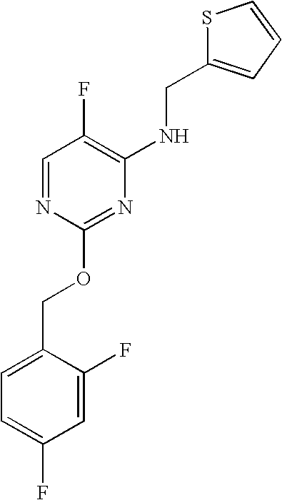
C1=C(F)C(COC2=NC(NCC3=CC=CS3)=C(F)C=N2)=CC=C1F
